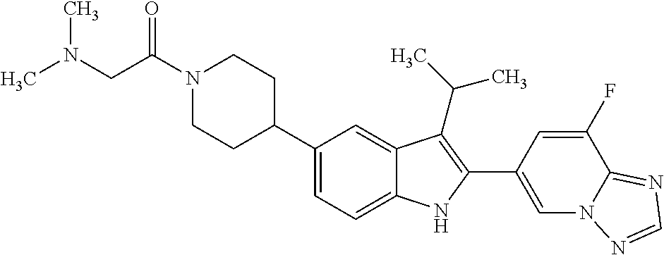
C(N1CCC(C2=CC=C3C(=C2)C(C(C)C)=C(C2=CN4C(=NC=N4)C(F)=C2)N3)CC1)(CN(C)C)=O
